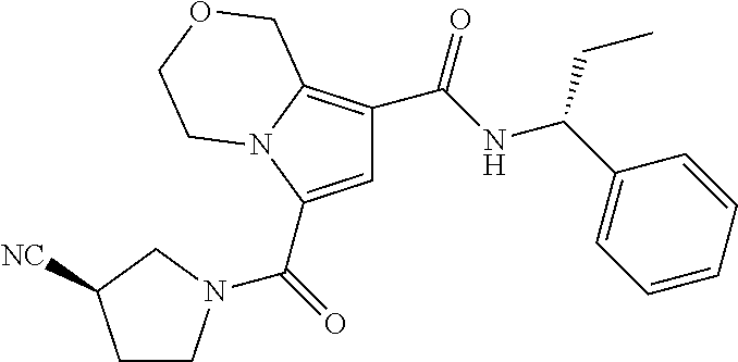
C1=C(C(=O)N2CCC([NC])C2)N2C(=C1C(NC(C1=CC=CC=C1)CC)=O)COCC2
